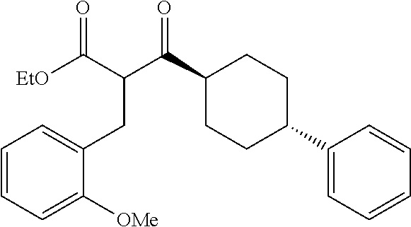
C1(C(C(CC2=CC=CC=C2[OMe])C(=O)[EtO])=O)CCC(C2=CC=CC=C2)CC1
